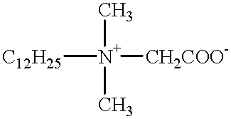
[C12H25][N+](C)(C)[CH2COO-]
